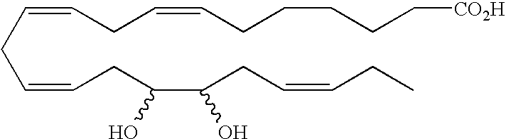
C(CC=CCC(C(CC=CCC)O)O)=CCC=CCCCCC[CO2H]
